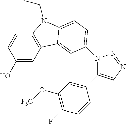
C1(O)=CC2=C(C=C1)N(CC)C1=CC=C(N3C(C4=CC(O[F3C])=C(F)C=C4)=CN=N3)C=C21
